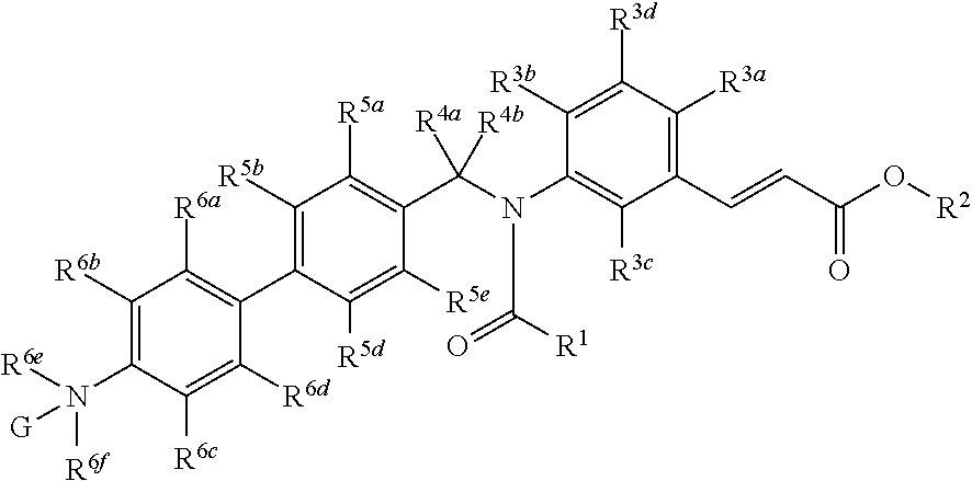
C1([R6b])=C(N([R6e])([R6f])[G])C([R6c])=C([R6d])C(C2=C([R5b])C([R5a])=C(C(N(C3=C([R3c])C(C=CC(O[R2])=O)=C([R3a])C([R3d])=C3[R3b])C([R1])=O)([R4a])[R4b])C([R5e])=C2[R5d])=C1[R6a]
